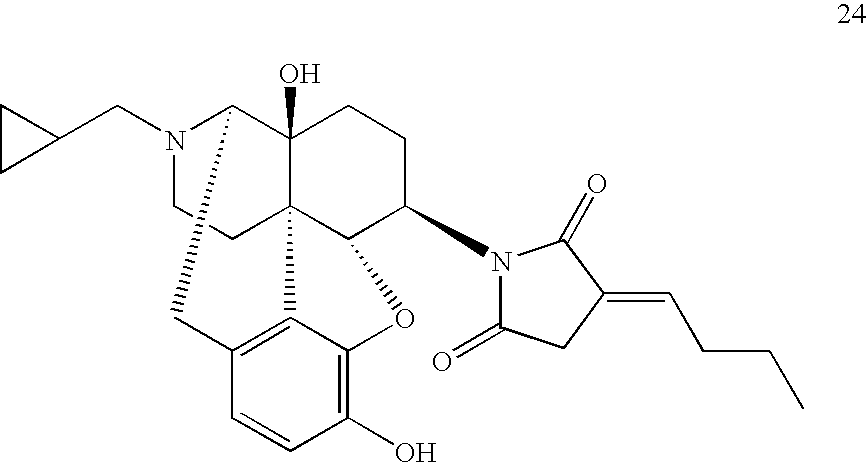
N1(CC2CC2)CCC23C4(O)C1CC1=C2C(=C(O)C=C1)OC3C(N1C(=O)CC(=CCCC)C1=O)CC4
